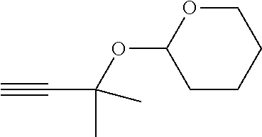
C1OC(OC(C#C)(C)C)CCC1
